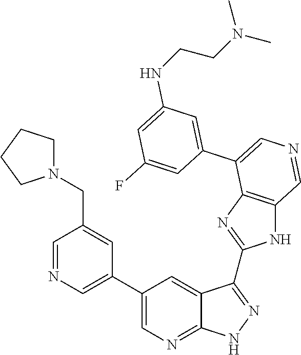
C1=C(C2=CN=CC3=C2N=C(C2=NNC4=NC=C(C5=CN=CC(CN6CCCC6)=C5)C=C42)N3)C=C(F)C=C1NCCN(C)C
